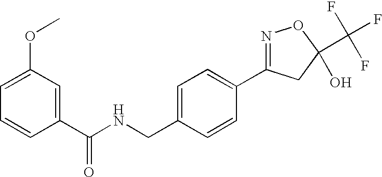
C1(C(NCC2=CC=C(C3=NOC(C(F)(F)F)(O)C3)C=C2)=O)=CC(OC)=CC=C1
